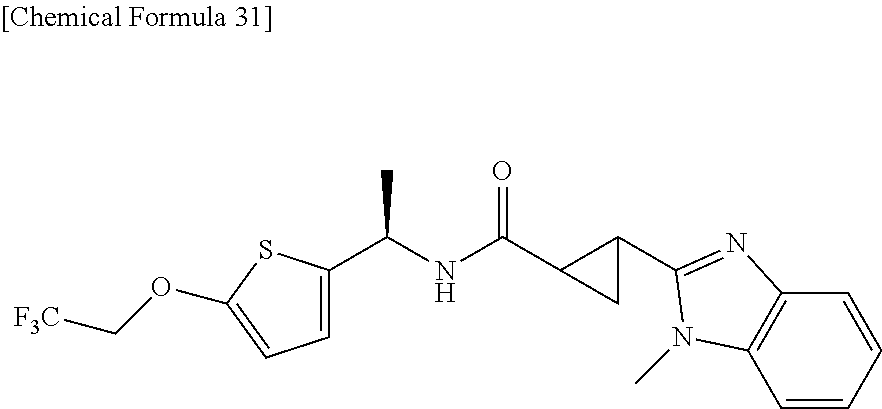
C1=C(C(NC(C2CC2C2=NC3=C(C=CC=C3)N2C)=O)C)SC(OC[F3C])=C1
